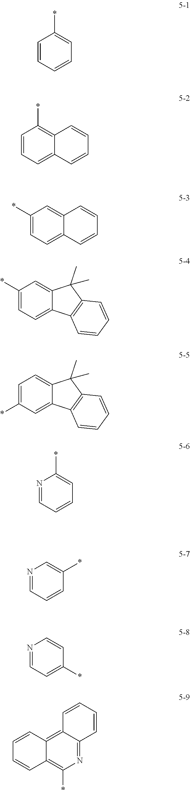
C1=CC=CC=C1*.C1=CC=C2C(=C1*)C=CC=C2.C1(*)=CC=C2C(=C1)C=CC=C2.C1(*)=CC=C2C(=C1)C(C)(C)C1=C2C=CC=C1.C1=C(*)C=C2C(=C1)C(C)(C)C1=C2C=CC=C1.N1=CC=CC=C1*.N1=CC=CC(*)=C1.N1=CC=C(*)C=C1.C1=CC2=C3C(=NC(*)=C2C=C1)C=CC=C3
